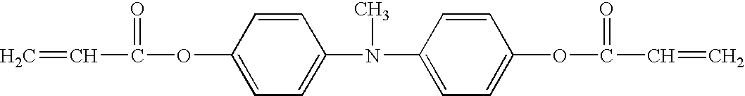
C1=CC(OC(=O)C=C)=CC=C1N(C1=CC=C(OC(=O)C=C)C=C1)C
